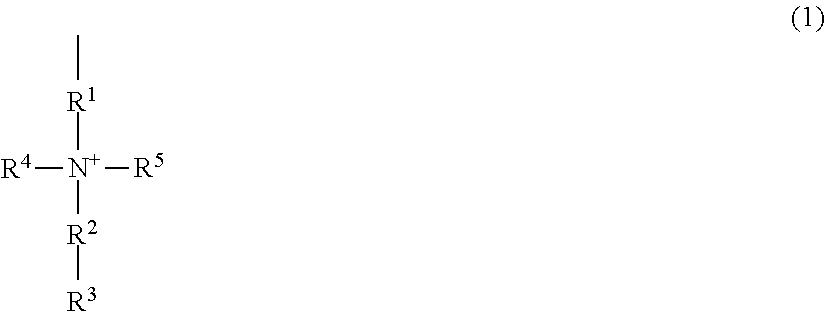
C[R1][N+]([R2][R3])([R4])[R5]
